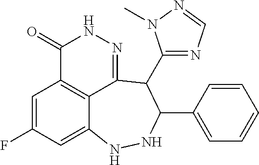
C1=C(F)C=C2C3=C1C(=O)NN=C3C(C1=NC=NN1C)C(C1=CC=CC=C1)NN2
